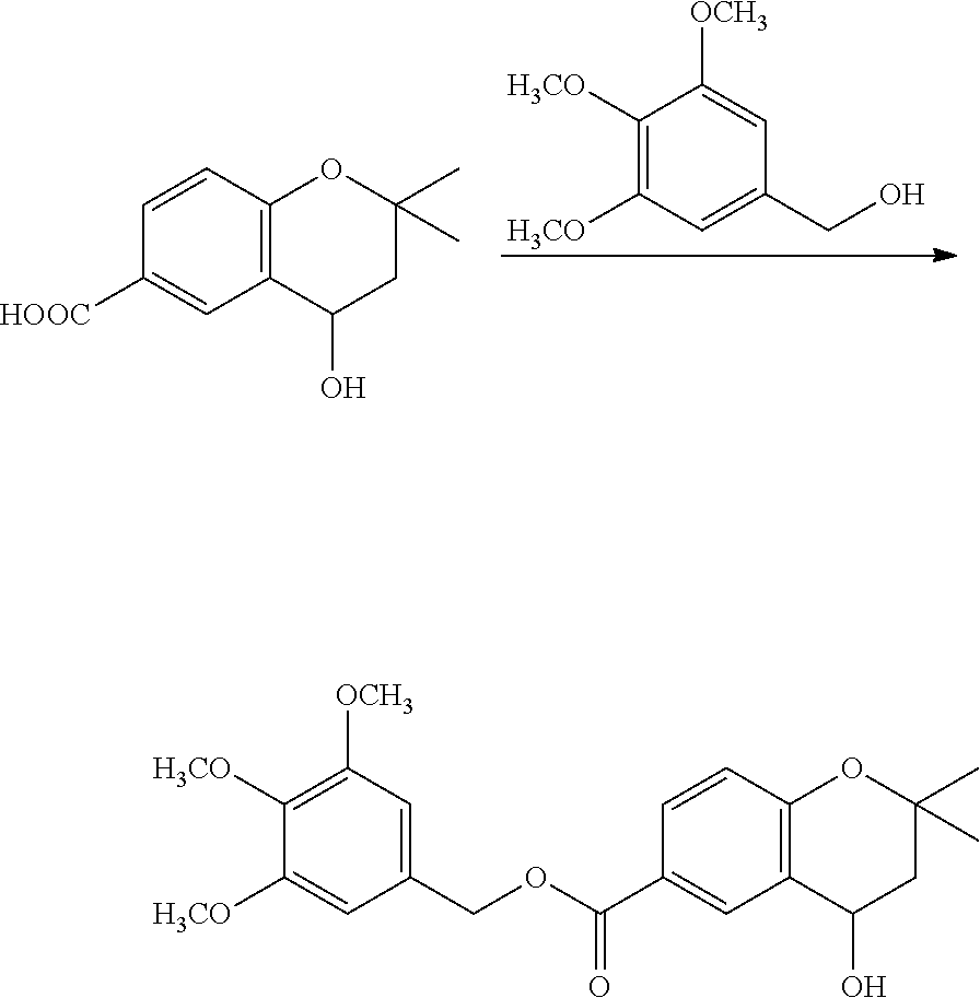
C1([H3CO])=C([H3CO])C=C(CO)C=C1[OCH3].C12=C(C=CC([HOOC])=C1)OC(C)(C)CC2O.C12=C(C=CC(C(OCC3=CC([OCH3])=C([H3CO])C([H3CO])=C3)=O)=C1)OC(C)(C)CC2O
